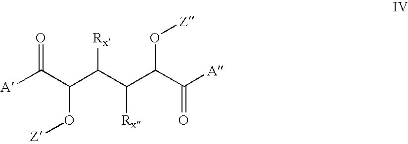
[A]C(C(C(C(C(C([A])=O)O[Z])[Rx])[Rx])O[Z])=O
